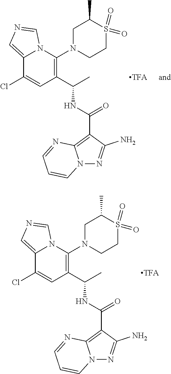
C1(C(NC(=O)C2=C3N(N=C2N)C=CC=N3)C)=C(N2CCS(=O)(=O)C(C)C2)N2C(=CN=C2)C(Cl)=C1.C1(C(NC(=O)C2=C3N(N=C2N)C=CC=N3)C)=C(N2CCS(=O)(=O)C(C)C2)N2C(=CN=C2)C(Cl)=C1
